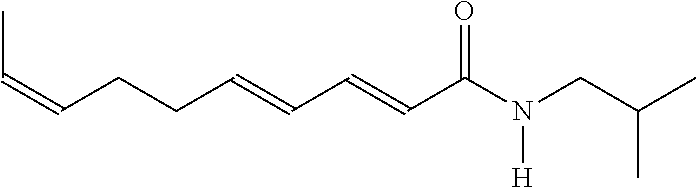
C(CC=CC=CC(=O)N([H])CC(C)C)C=CC
